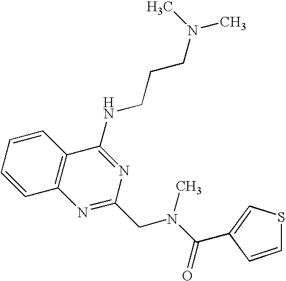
C1=CC=CC2=C1N=C(CN(C(=O)C1=CSC=C1)C)N=C2NCCCN(C)C
